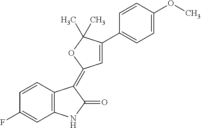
C1=CC(F)=CC2=C1C(=C1C=C(C3=CC=C(OC)C=C3)C(C)(C)O1)C(=O)N2
